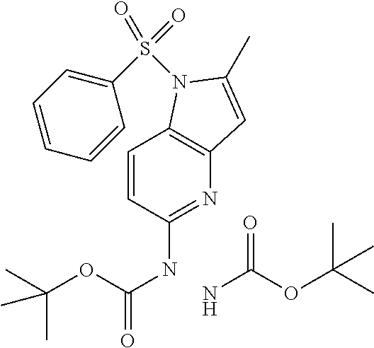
C12=C(N(S(=O)(=O)C3=CC=CC=C3)C(C)=C1)C=CC(NC(OC(C)(C)C)=O)=N2.NC(OC(C)(C)C)=O
